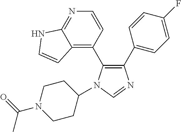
C1(C2=CC=C(F)C=C2)=C(C2=C3C(=NC=C2)NC=C3)N(C2CCN(C(=O)C)CC2)C=N1
